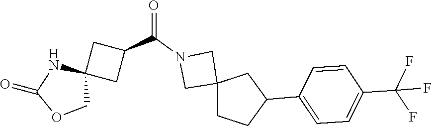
C1(C2CC3(CC2)CN(C(C2CC4(C2)NC(=O)OC4)=O)C3)=CC=C(C(F)(F)F)C=C1
